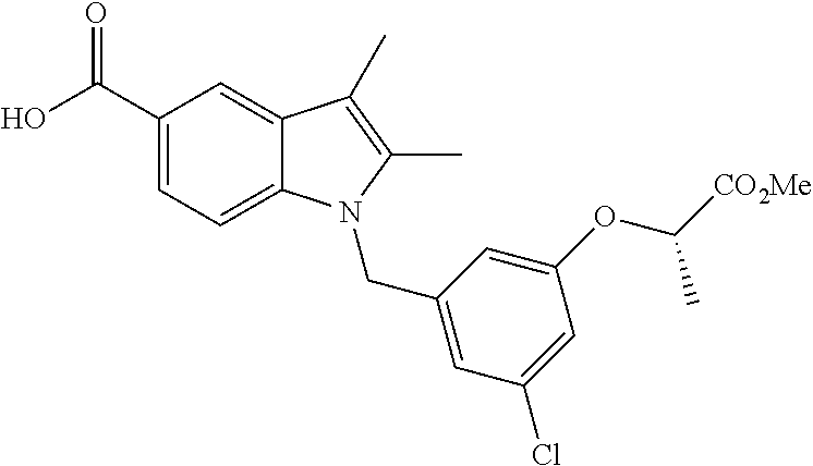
OC(C1=CC=C2C(=C1)C(C)=C(C)N2CC1=CC(Cl)=CC(OC([CO2Me])C)=C1)=O
